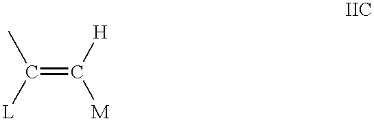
C(=C([M])[H])([L])C
